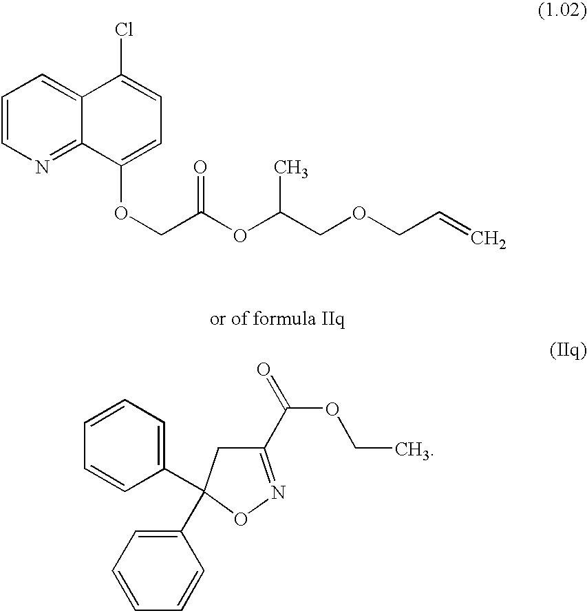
C1=CN=C2C(=C1)C(Cl)=CC=C2OCC(OC(COCC=C)C)=O.C1(C2(C3=CC=CC=C3)CC(C(OCC)=O)=NO2)=CC=CC=C1
